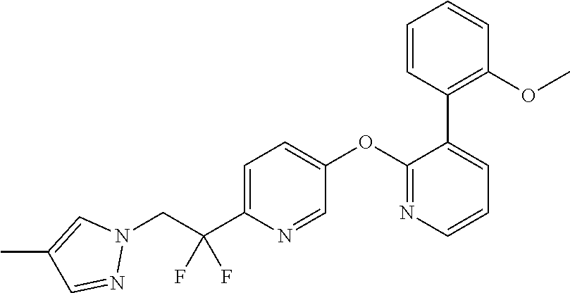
C1=C(C(CN2C=C(C)C=N2)(F)F)N=CC(OC2=NC=CC=C2C2=C(OC)C=CC=C2)=C1
